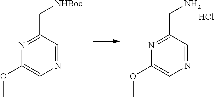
N1=C(C[NHBoc])C=NC=C1OC.N1=C(CN)C=NC=C1OC.Cl
